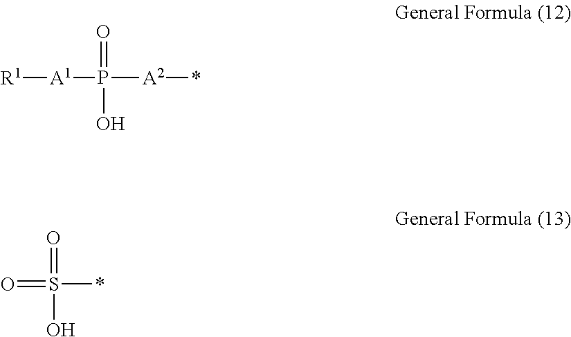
[R1][A1]P(=O)([A2]*)O.S(*)(=O)(=O)O
